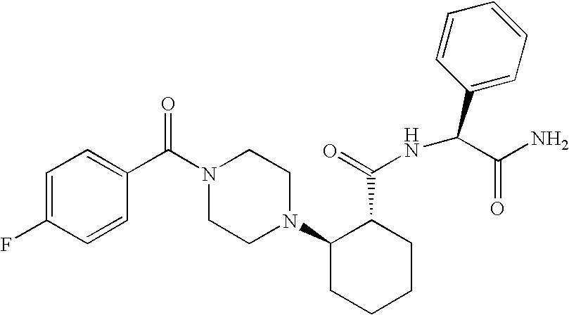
C1=CC(C(N2CCN(C3CCCCC3C(=O)NC(C3=CC=CC=C3)C(N)=O)CC2)=O)=CC=C1F
